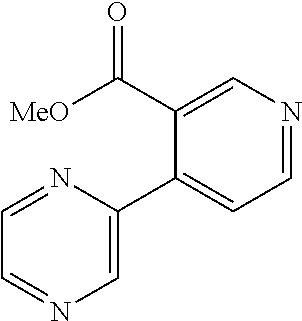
C1=NC(C2=CC=NC=C2C([MeO])=O)=CN=C1
